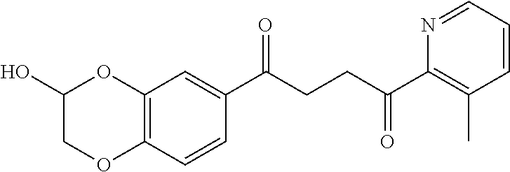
C1(C(CCC(C2=C(C)C=CC=N2)=O)=O)=CC2=C(C=C1)OCC(O)O2
